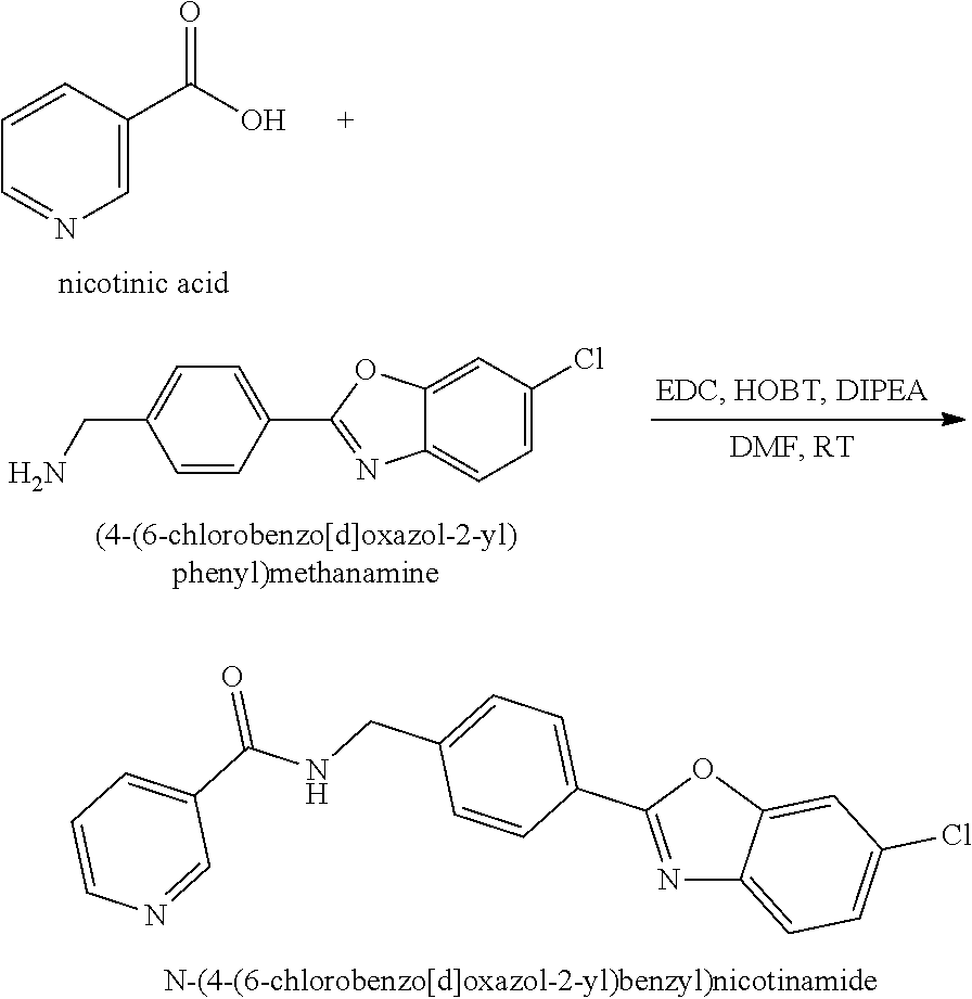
C1=C(C(O)=O)C=CC=N1.C1=CC(C2=NC3=CC=C(Cl)C=C3O2)=CC=C1CN.N1=C(C2=CC=C(CNC(C3=CC=CN=C3)=O)C=C2)OC2=CC(Cl)=CC=C12
